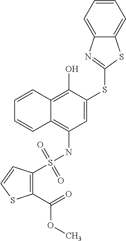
C1=C(SC2=NC3=CC=CC=C3S2)C(O)=C2C(=C1NS(=O)(=O)C1=C(C(=O)OC)SC=C1)C=CC=C2
